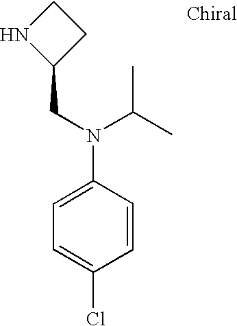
C1=C(Cl)C=CC(N(CC2CCN2)C(C)C)=C1
